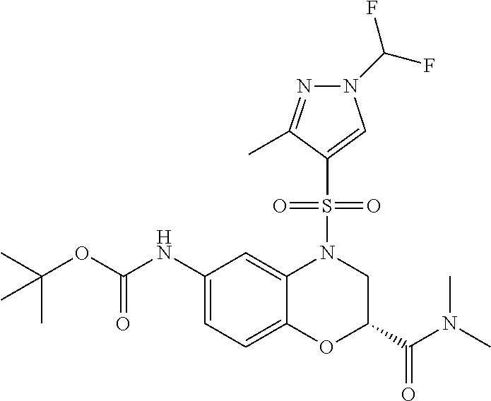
C1(NC(OC(C)(C)C)=O)=CC=C2C(=C1)N(S(C1=CN(C(F)F)N=C1C)(=O)=O)CC(C(N(C)C)=O)O2
